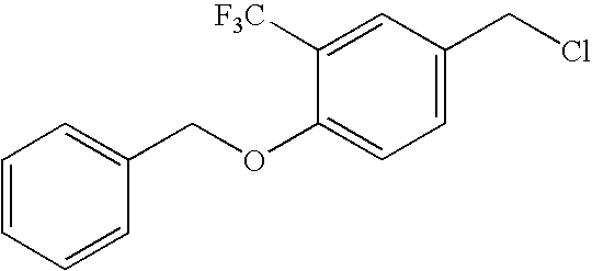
C1([F3C])=CC(CCl)=CC=C1OCC1=CC=CC=C1
